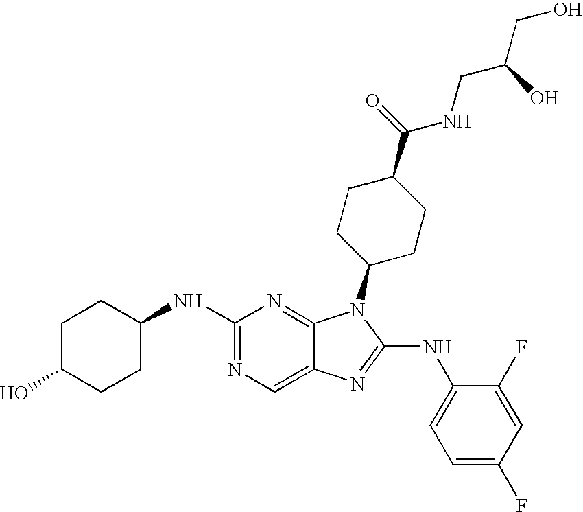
N1=C(NC2CCC(O)CC2)N=C2C(=C1)N=C(NC1=CC=C(F)C=C1F)N2C1CCC(C(NCC(O)CO)=O)CC1
